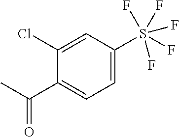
C1(Cl)=CC(S(F)(F)(F)(F)F)=CC=C1C(C)=O
